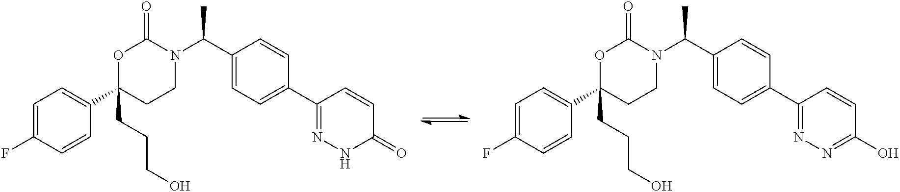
C1=C(F)C=CC(C2(CCCO)CCN(C(C3=CC=C(C4=NNC(=O)C=C4)C=C3)C)C(=O)O2)=C1.C1=C(F)C=CC(C2(CCCO)CCN(C(C3=CC=C(C4=NN=C(O)C=C4)C=C3)C)C(=O)O2)=C1
